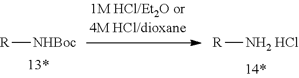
[R][NHBoc].[R][NH2 HCl]
